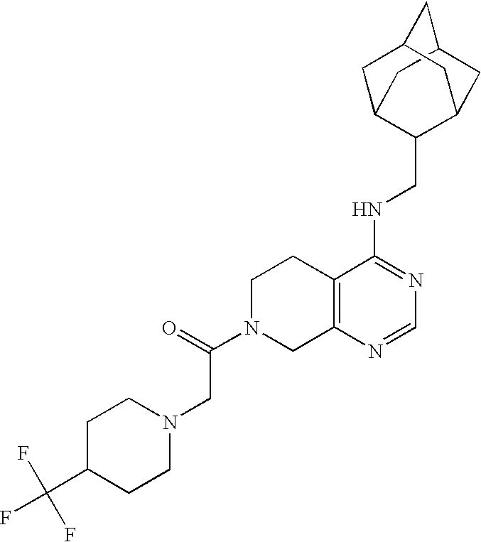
C12=C(N=CN=C1NCC1C3CC4CC(C3)CC1C4)CN(C(CN1CCC(C(F)(F)F)CC1)=O)CC2
